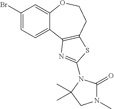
C1(Br)=CC=C2C(=C1)OCCC1=C2N=C(N2C(=O)N(C)CC2(C)C)S1
